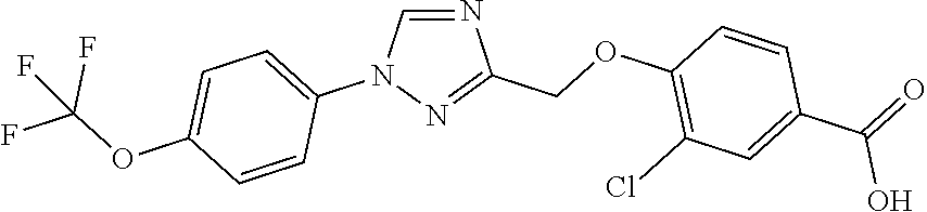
N1=CN(C2=CC=C(OC(F)(F)F)C=C2)N=C1COC1=C(Cl)C=C(C(O)=O)C=C1
